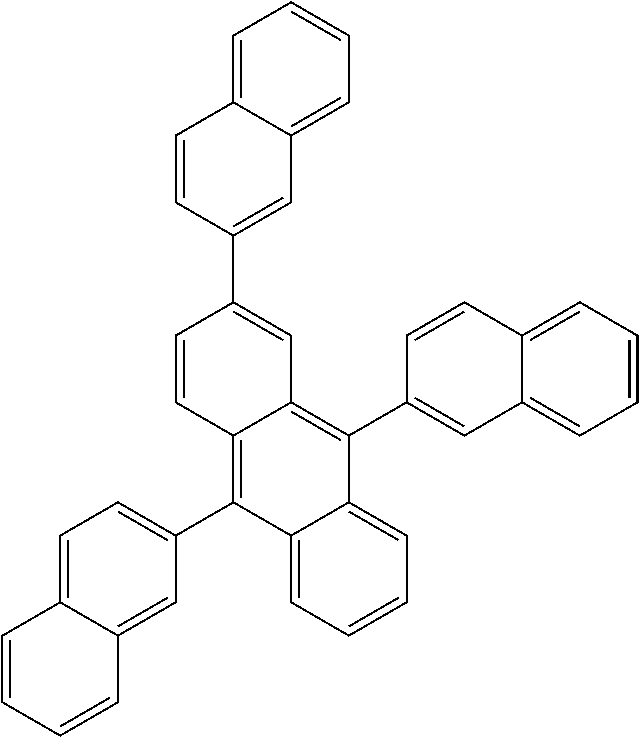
C1=C2C(=CC=C1)C=C(C1=CC3=C(C4=CC5=CC=CC=C5C=C4)C4=CC=CC=C4C(C4=CC=C5C(=C4)C=CC=C5)=C3C=C1)C=C2
